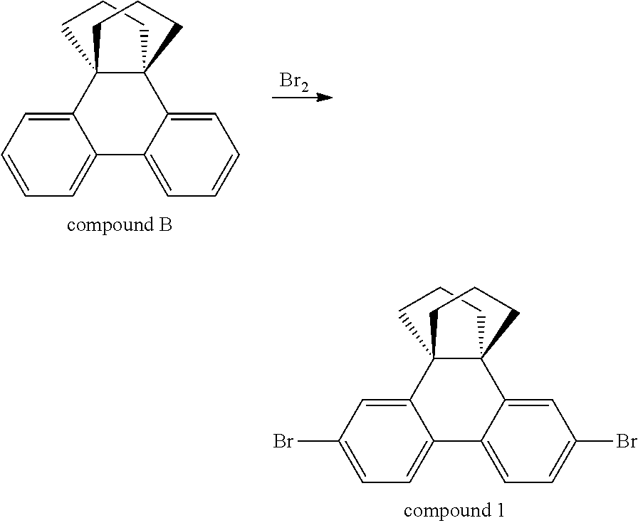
C12=CC=CC=C1C1=CC=CC=C1C13C2(CCC1)CCC3.[Br2].C12=CC(Br)=CC=C1C1=CC=C(Br)C=C1C13C2(CCC1)CCC3
